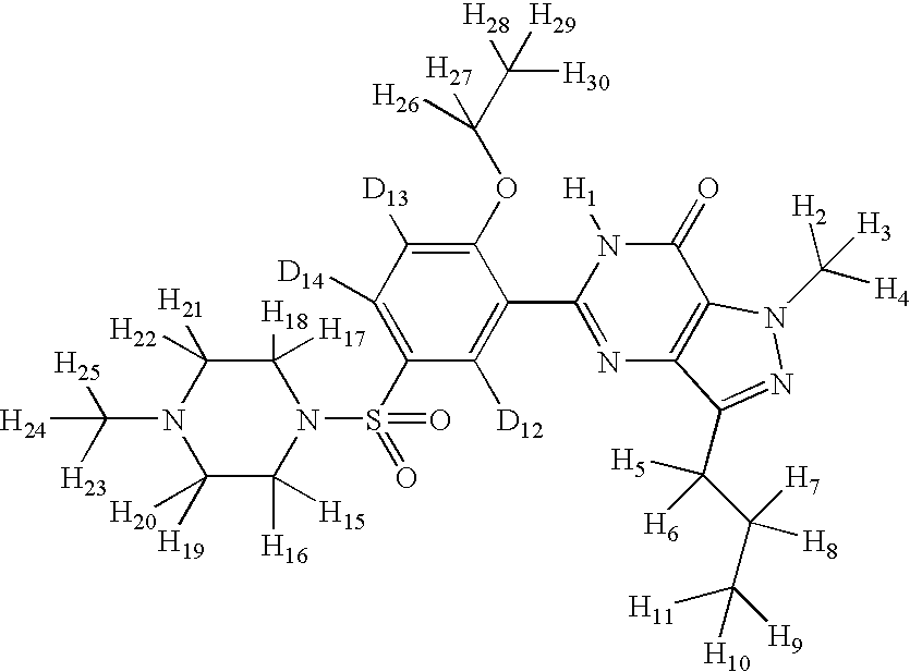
C1([H17])([H18])C([H22])([H21])N(C([H23])([H25])[H24])C([H20])([H19])C([H16])([H15])N1S(C1=C([D14])C([D13])=C(OC(C([H28])([H30])[H29])([H27])[H26])C(C2=NC3=C(C(=O)N2[H1])N(C([H4])([H2])[H3])N=C3C(C(C([H9])([H11])[H10])([H7])[H8])([H5])[H6])=C1[D12])(=O)=O
